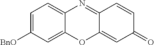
C1=C([BnO])C=C2C(=C1)N=C1C(=CC(=O)C=C1)O2
